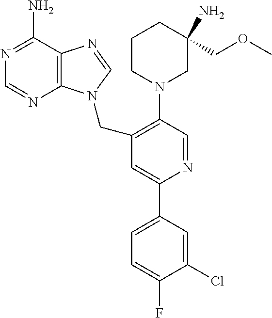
N1=C(N)C2=C(N=C1)N(CC1=C(N3CC(COC)(N)CCC3)C=NC(C3=CC=C(F)C(Cl)=C3)=C1)C=N2
